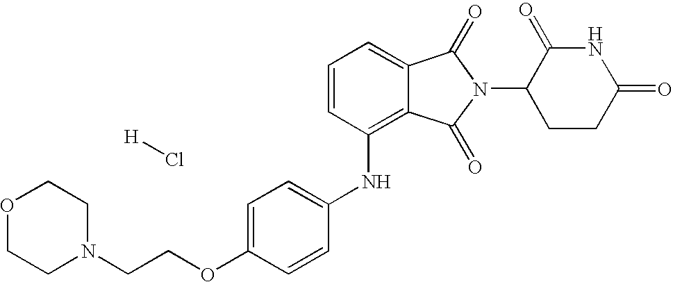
N(C1=C2C(=CC=C1)C(=O)N(C1CCC(=O)NC1=O)C2=O)C1=CC=C(OCCN2CCOCC2)C=C1.[H]Cl
